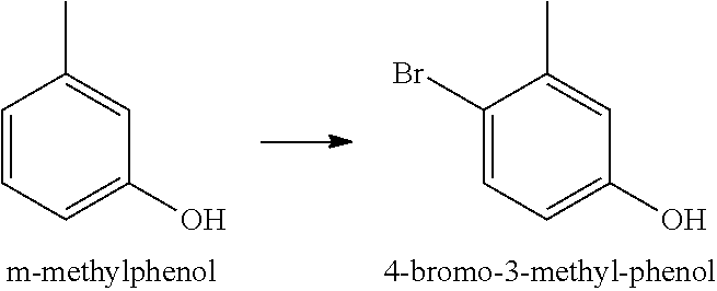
C1(Br)=CC=C(O)C=C1C.C1=CC=C(O)C=C1C
